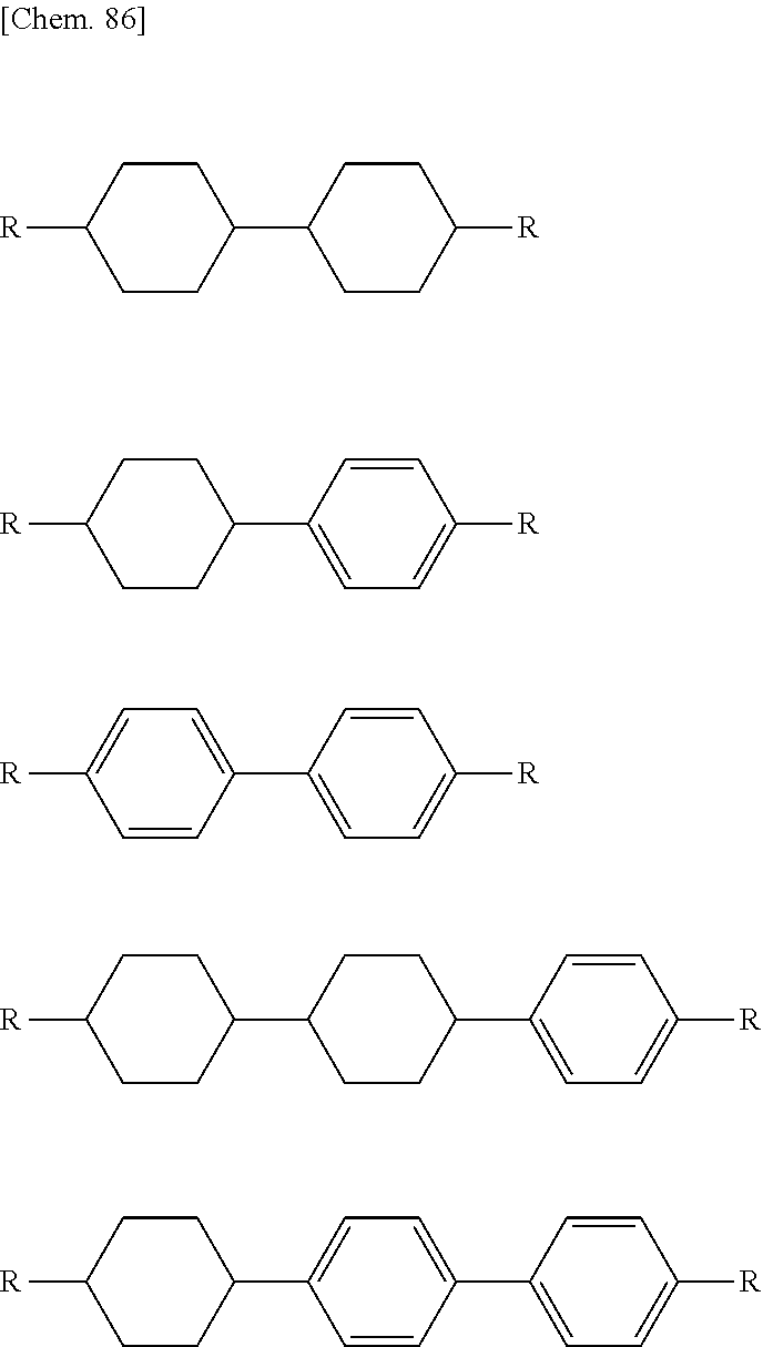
[R]C1CCC(C2CCC([R])CC2)CC1.[R]C1CCC(C2=CC=C([R])C=C2)CC1.[R]C1=CC=C(C2=CC=C([R])C=C2)C=C1.[R]C1CCC(C2CCC(C3=CC=C([R])C=C3)CC2)CC1.[R]C1CCC(C2=CC=C(C3=CC=C([R])C=C3)C=C2)CC1
